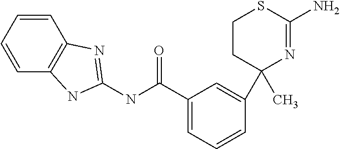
C1=CC=CC2=C1NC(NC(C1=CC=CC(C3(C)N=C(N)SCC3)=C1)=O)=N2
